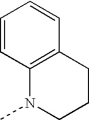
C1=CC2=C(C=C1)CCCN2C
